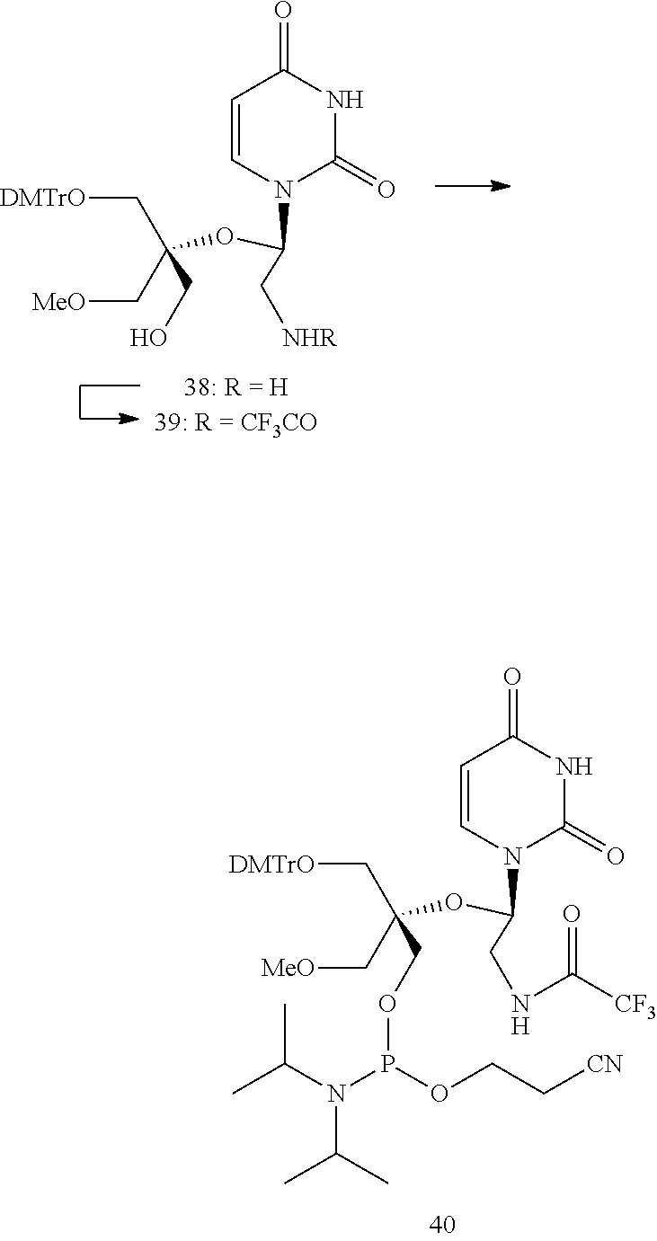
C([DMTrO])C(C[MeO])(COP(N(C(C)C)C(C)C)OCC[CN])OC(N1C(=O)NC(=O)C=C1)CNC(=O)[CF3].C([DMTrO])C(C[MeO])(CO)OC(N1C(=O)NC(=O)C=C1)C[NHR]
